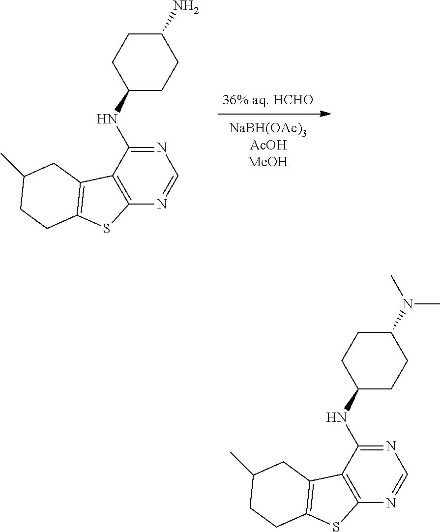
[36% aq. HCHO].N1=C(NC2CCC(N)CC2)C2=C(N=C1)SC1=C2CC(C)CC1.N1=C(NC2CCC(N(C)C)CC2)C2=C(N=C1)SC1=C2CC(C)CC1
